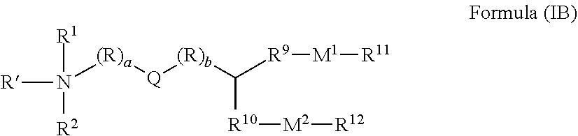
[R]N([R1])([R2])[(R)a][Q][(R)b]C([R9][M1][R11])[R10][M2][R12]
